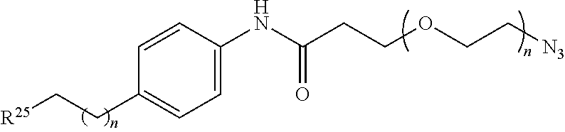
[R25]CCC1=CC=C(NC(CCOCC[N3])=O)C=C1
